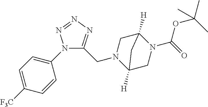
N1(C2=CC=C([F3C])C=C2)C(CN2C3([H])CN(C(=O)OC(C)(C)C)C([H])(C2)C3)=NN=N1
